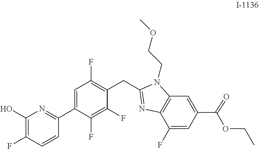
C12=C(C=C(C(=O)OCC)C=C1F)N(CCOC)C(CC1=C(F)C=C(C3=NC(O)=C(F)C=C3)C(F)=C1F)=N2
